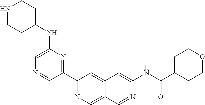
C1(C2=NC(NC3CCNCC3)=CN=C2)=NC=C2C(=C1)C=C(NC(=O)C1CCOCC1)N=C2
